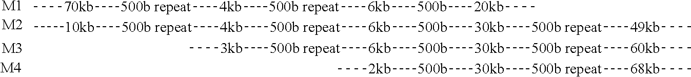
[M1].[70kb](C)[500b repeat][4kb][500b repeat][6kb][500b][20kb]C.[M2].C[10kb][500b repeat][4kb][500b repeat][6kb][500b][30kb][500b repeat][49kb]C.[M3].[3kb](C)[500b repeat][6kb][500b][30kb][500b repeat][60kb]C.[M4].C[2kb][500b][30kb][500b repeat][68kb]C
